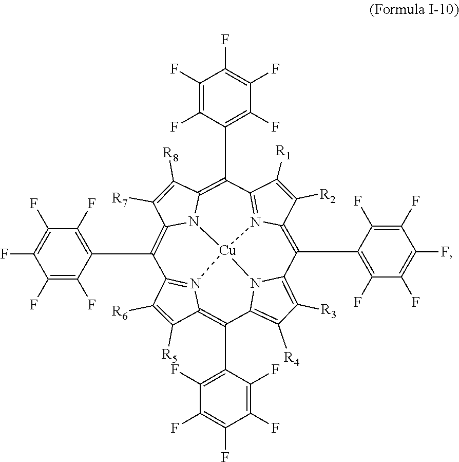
C1([R6])=C([R5])C2=C(C3=C(F)C(F)=C(F)C(F)=C3F)C3=C([R4])C([R3])=C4N3[Cu]35N2=C1C(C1=C(F)C(F)=C(F)C(F)=C1F)=C1C([R7])=C([R8])C(=C(C2=C(F)C(F)=C(F)C(F)=C2F)C2=N3C(=C4C3=C(F)C(F)=C(F)C(F)=C3F)C([R2])=C2[R1])N15
